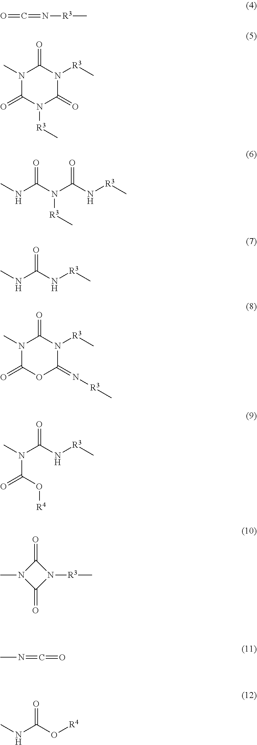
O=C=N[R3]C.N1(C)C(=O)N([R3]C)C(=O)N([R3]C)C1=O.CNC(N(C(N[R3]C)=O)[R3]C)=O.CNC(N[R3]C)=O.N1(C)C(=O)OC(=N[R3]C)N([R3]C)C1=O.N(C(O[R4])=O)(C(N[R3]C)=O)C.N1(C)C(=O)N([R3]C)C1=O.CN=C=O.CNC(O[R4])=O
